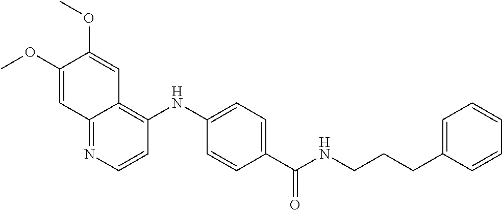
C1(OC)=CC2=NC=CC(NC3=CC=C(C(=O)NCCCC4=CC=CC=C4)C=C3)=C2C=C1OC
